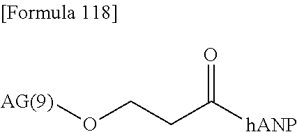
O(CCC([hANP])=O)[AG(9)]
